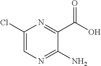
C1(Cl)=CN=C(N)C(C(=O)O)=N1
